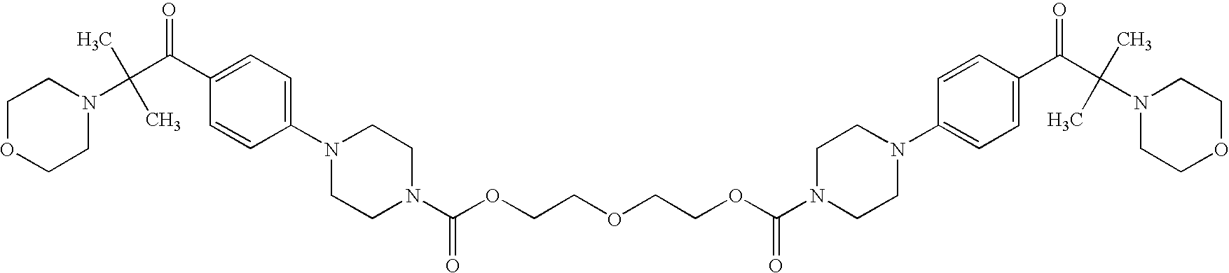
C(C(C1=CC=C(N2CCN(C(OCCOCCOC(N3CCN(C4=CC=C(C(C(C)(C)N5CCOCC5)=O)C=C4)CC3)=O)=O)CC2)C=C1)=O)(C)(C)N1CCOCC1
